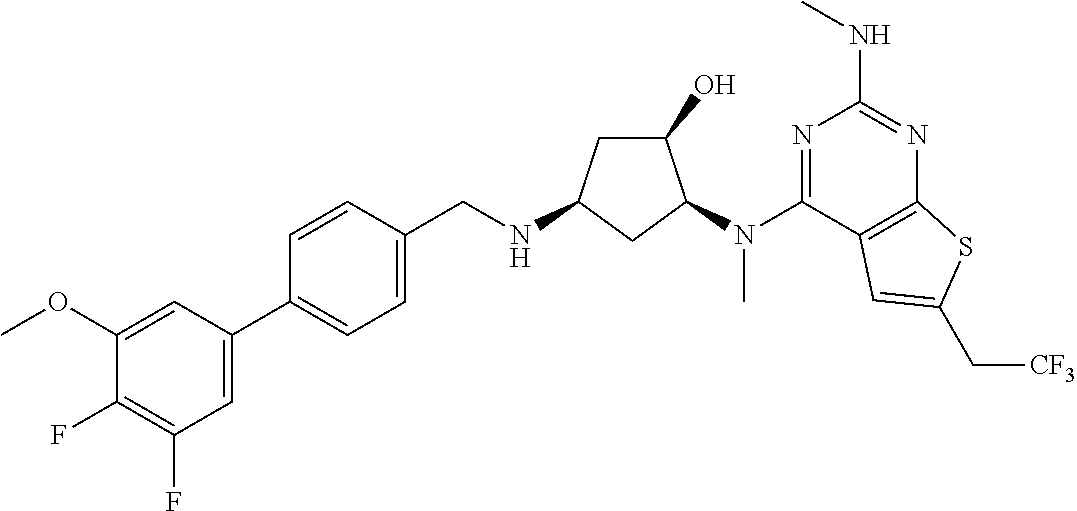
C1(C2=CC=C(CNC3CC(O)C(N(C4=NC(NC)=NC5=C4C=C(C[CF3])S5)C)C3)C=C2)=CC(F)=C(F)C(OC)=C1
